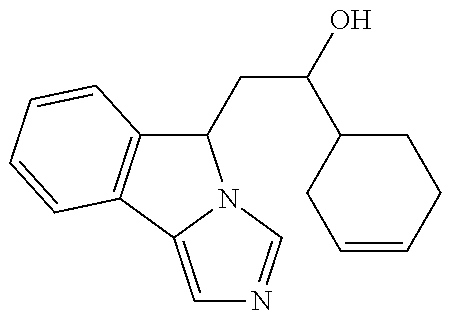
C1(CC(C2CC=CCC2)O)C2=C(C3=CN=CN13)C=CC=C2
